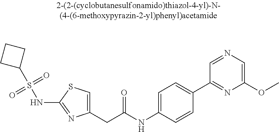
C1(CC(NC2=CC=C(C3=NC(OC)=CN=C3)C=C2)=O)=CSC(NS(C2CCC2)(=O)=O)=N1
